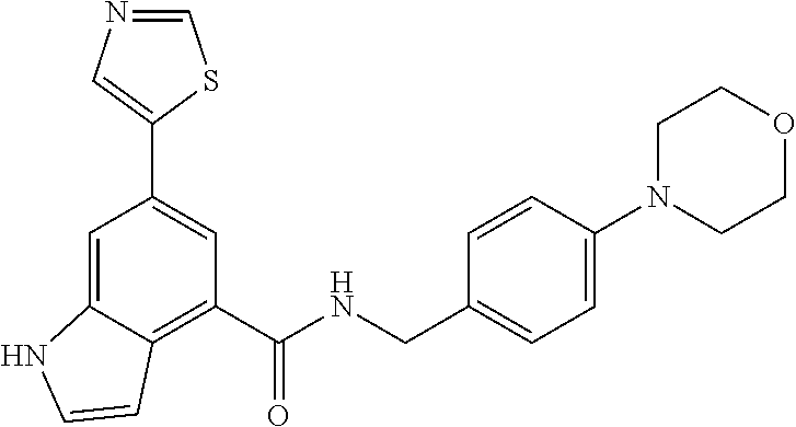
C1=C2C(=C(C(NCC3=CC=C(N4CCOCC4)C=C3)=O)C=C1C1=CN=CS1)C=CN2
